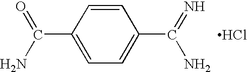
C1(C(N)=O)=CC=C(C(=N)N)C=C1.Cl
